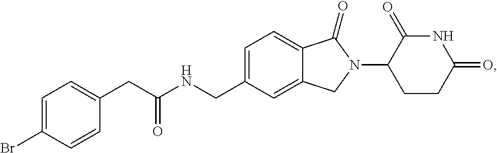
C1=C(CNC(CC2=CC=C(Br)C=C2)=O)C=C2C(=C1)C(=O)N(C1CCC(=O)NC1=O)C2
